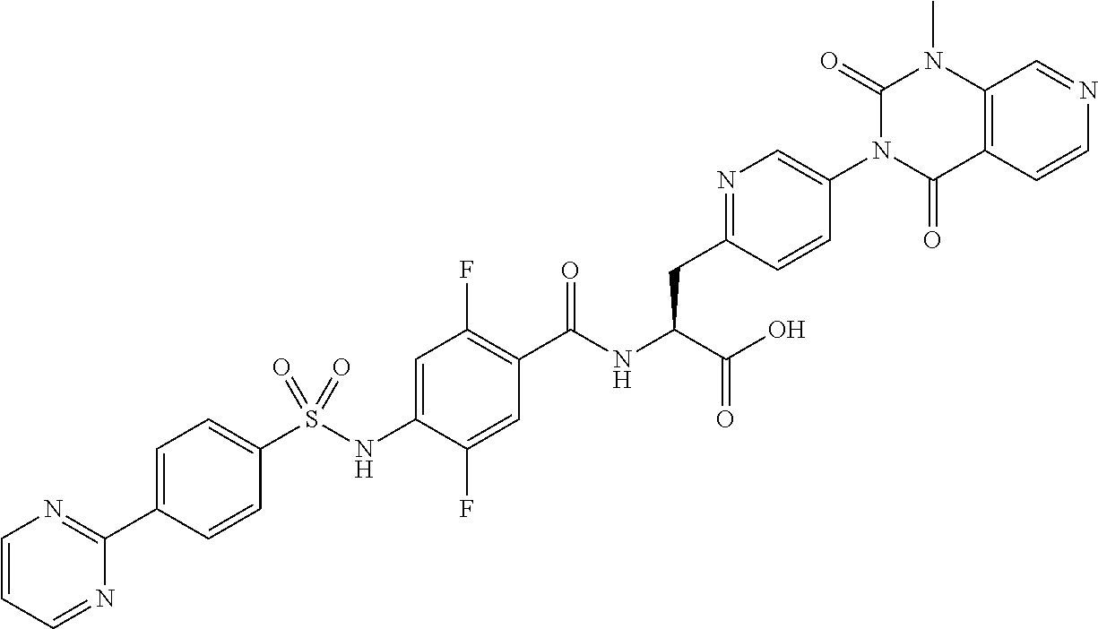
C1=CC=NC(C2=CC=C(S(NC3=CC(F)=C(C(NC(C(=O)O)CC4=NC=C(N5C(=O)C6=C(N(C)C5=O)C=NC=C6)C=C4)=O)C=C3F)(=O)=O)C=C2)=N1
